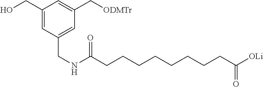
C1(CO)=CC(CNC(CCCCCCCCC([OLi])=O)=O)=CC(C[ODMTr])=C1
